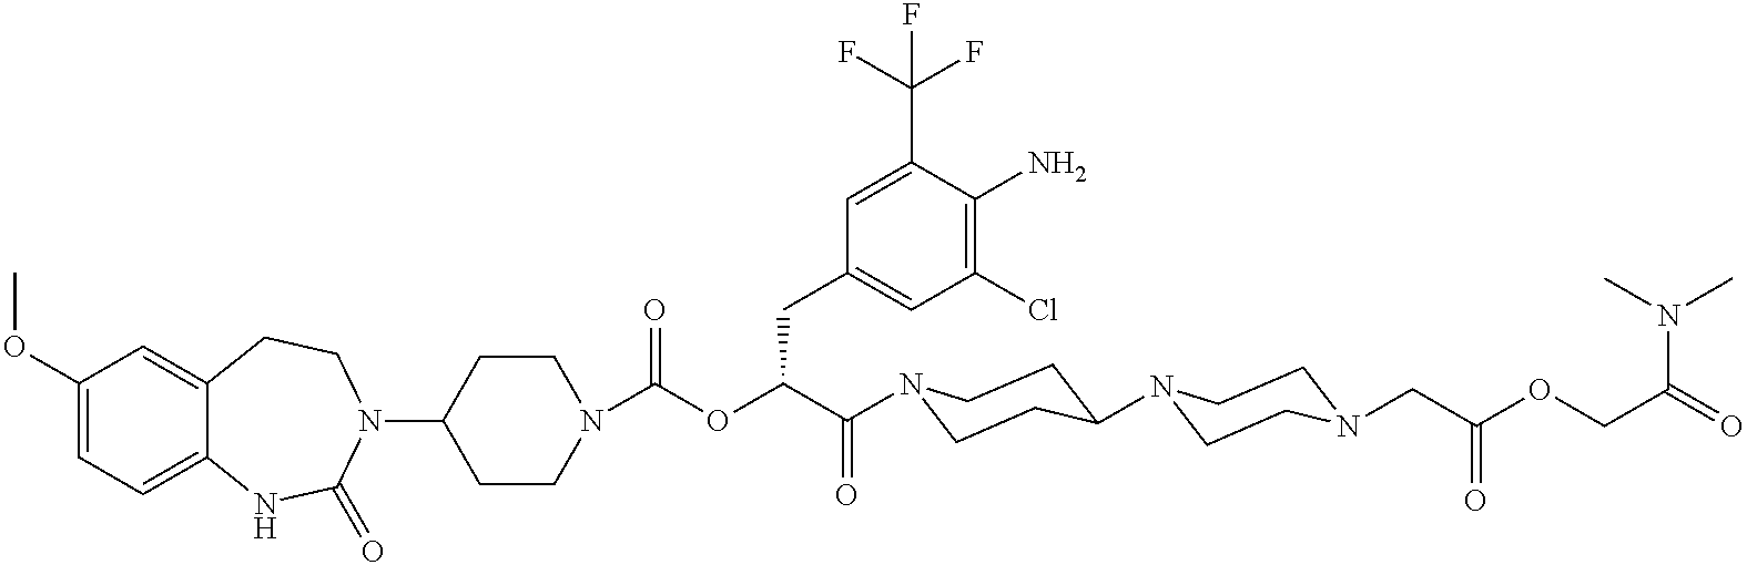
C1(OC)=CC=C2C(=C1)CCN(C1CCN(C(OC(C(=O)N3CCC(N4CCN(CC(OCC(=O)N(C)C)=O)CC4)CC3)CC3=CC(Cl)=C(N)C(C(F)(F)F)=C3)=O)CC1)C(=O)N2
